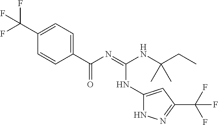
C1(C(F)(F)F)=CC=C(C(N=C(NC(CC)(C)C)NC2=CC(C(F)(F)F)=NN2)=O)C=C1
